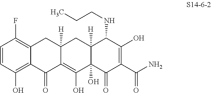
C1=CC(F)=C2CC3([H])CC4([H])C(NCCC)C(O)=C(C(N)=O)C(=O)C4(O)C(O)=C3C(=O)C2=C1O
